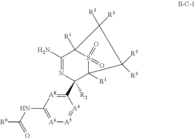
C1(N)=NC(C2=[A8]C(NC([R9])=O)=[A6][A5]=[A4]2)([R2])C2([R1])S(=O)(=O)C1([R1])C([R3])([R3])C2([R3])[R3]
